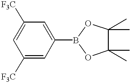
C1=C([F3C])C=C(B2OC(C)(C)C(C)(C)O2)C=C1[F3C]
